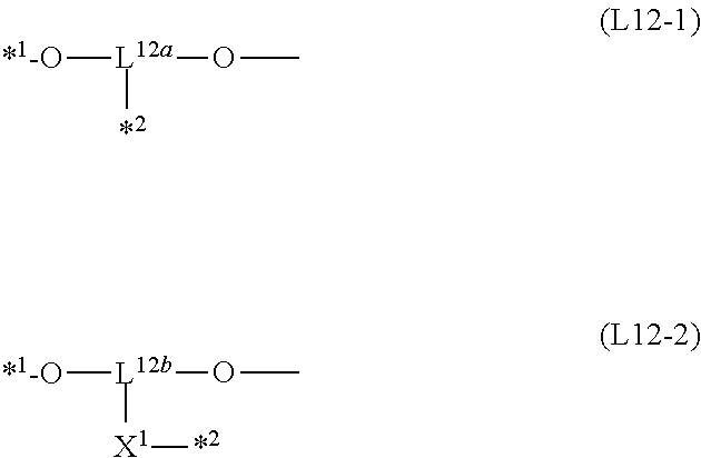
[*1-O][L12a](OC)[*2].[*1-O][L12b]([X1][*2])OC
